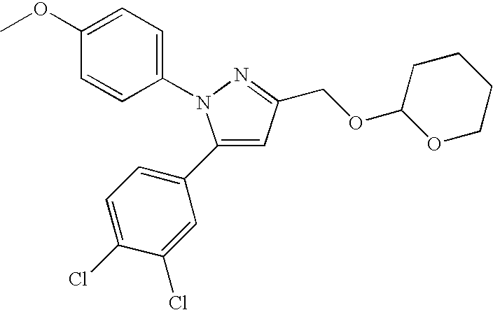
C1=C(C2=CC=C(Cl)C(Cl)=C2)N(C2=CC=C(OC)C=C2)N=C1COC1OCCCC1
